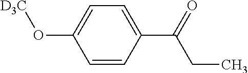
C1=CC(C(CC)=O)=CC=C1O[D3C]
